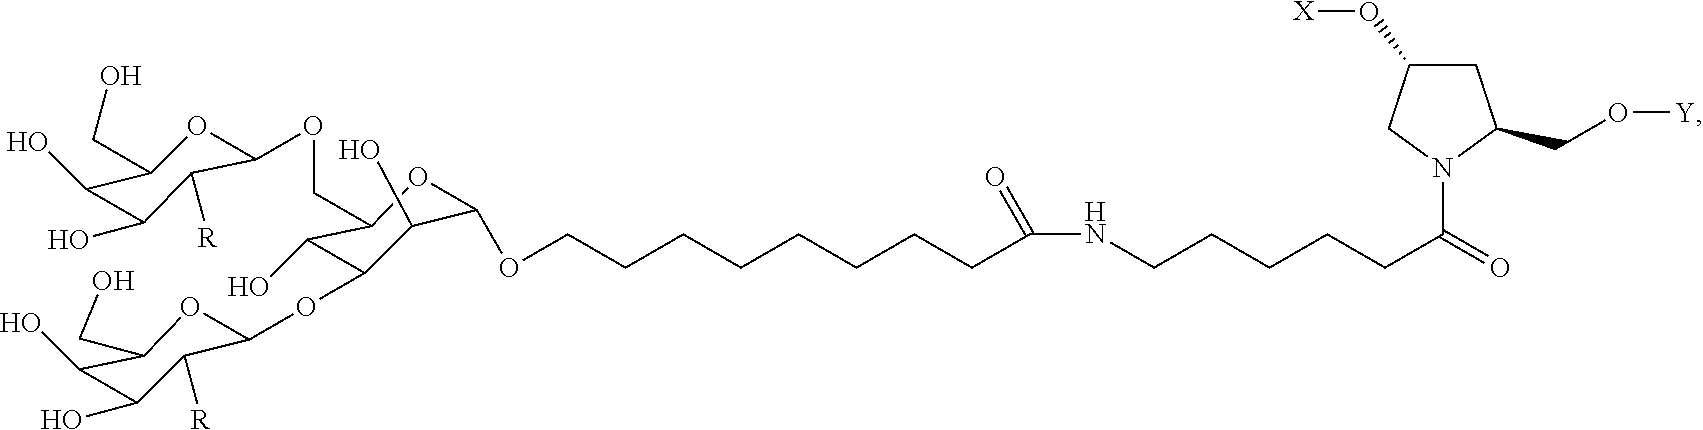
C1C(O[X])CN(C(CCCCCNC(=O)CCCCCCCCOC2C(O)C(OC3C([R])C(O)C(O)C(CO)O3)C(O)C(COC3OC(CO)C(O)C(O)C3[R])O2)=O)C1CO[Y]
